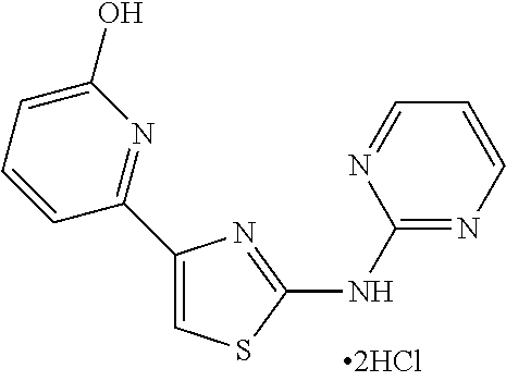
C1(NC2=NC(C3=NC(O)=CC=C3)=CS2)=NC=CC=N1
